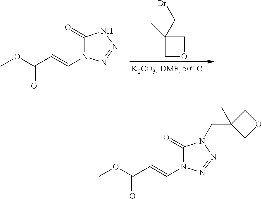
C1(=O)N(C=CC(OC)=O)N=NN1.C1(CBr)(C)COC1.C1(=O)N(C=CC(OC)=O)N=NN1CC1(C)COC1
